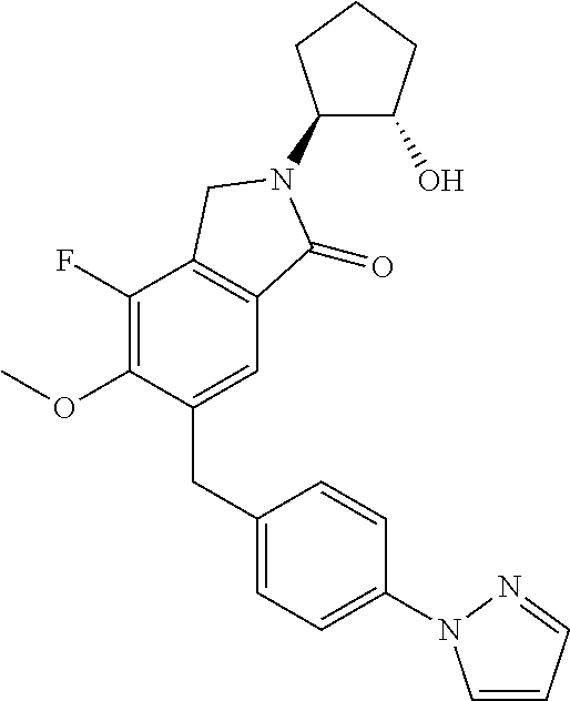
C1(N2C(=O)C3=C(C(F)=C(OC)C(CC4=CC=C(N5C=CC=N5)C=C4)=C3)C2)C(O)CCC1
